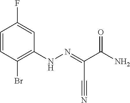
C1=CC(Br)=C(NN=C(C(N)=O)C#N)C=C1F
